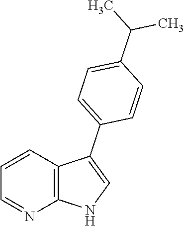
C1=CC2=C(N=C1)NC=C2C1=CC=C(C(C)C)C=C1
